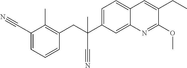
C1=C(C(CC2=C(C)C(C#N)=CC=C2)(C#N)C)C=C2C(=C1)C=C(CC)C(OC)=N2
